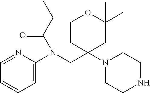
C1=C(N(CC2(N3CCNCC3)CC(C)(C)OCC2)C(CC)=O)N=CC=C1
